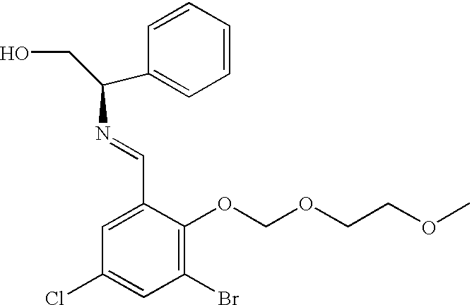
C1(Br)=C(OCOCCOC)C(C=NC(CO)C2=CC=CC=C2)=CC(Cl)=C1
